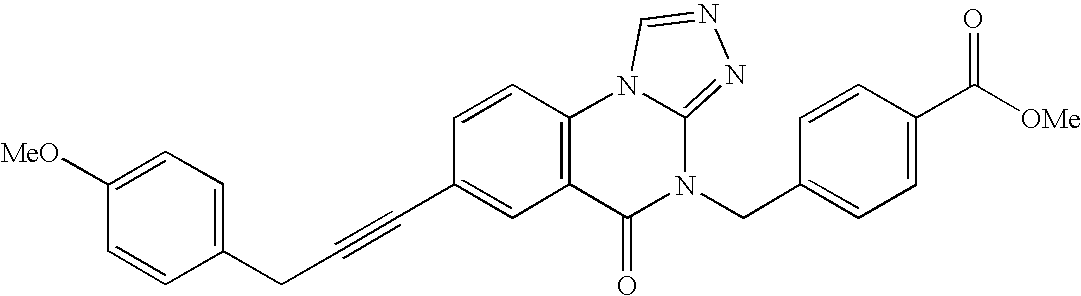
C(C#CC1=CC2=C(C=C1)N1C(=NN=C1)N(CC1=CC=C(C([OMe])=O)C=C1)C2=O)C1=CC=C([MeO])C=C1
